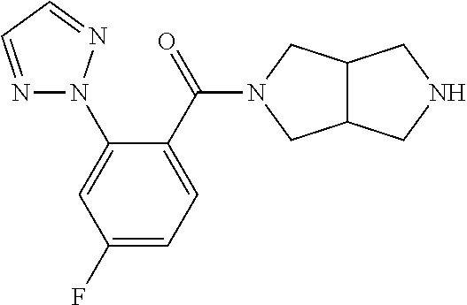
C1=C(C(=O)N2CC3C(C2)CNC3)C(N2N=CC=N2)=CC(F)=C1
